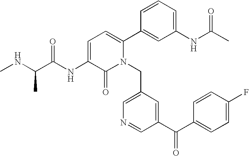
C1=C(NC(C(NC)C)=O)C(=O)N(CC2=CN=CC(C(C3=CC=C(F)C=C3)=O)=C2)C(C2=CC(NC(=O)C)=CC=C2)=C1
